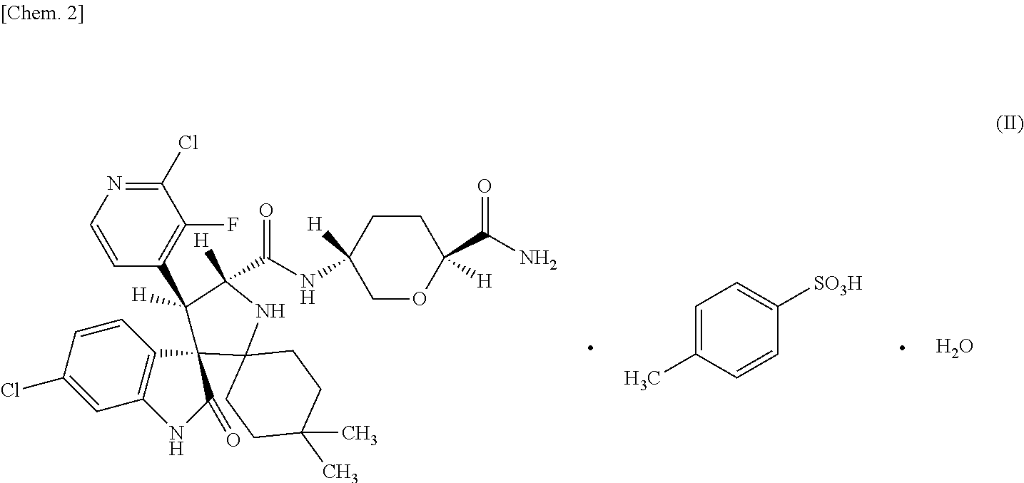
C1(Cl)=NC=CC(C2([H])C3(C4(NC2([H])C(=O)NC2([H])COC(C(N)=O)([H])CC2)CCC(C)(C)CC4)C(=O)NC2=C3C=CC(Cl)=C2)=C1F.C1=C(C)C=CC([SO3H])=C1.O
